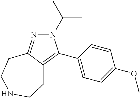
N1(C(C)C)N=C2C(=C1C1=CC=C(OC)C=C1)CCNCC2
